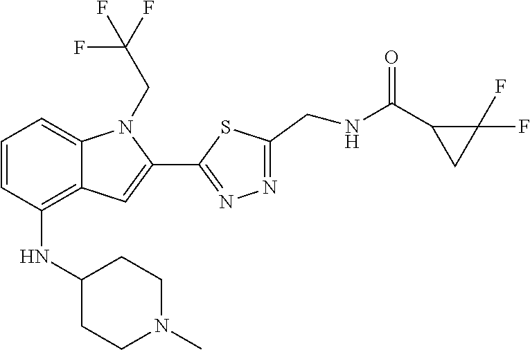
N1=C(C2=CC3=C(NC4CCN(C)CC4)C=CC=C3N2CC(F)(F)F)SC(CNC(C2CC2(F)F)=O)=N1
